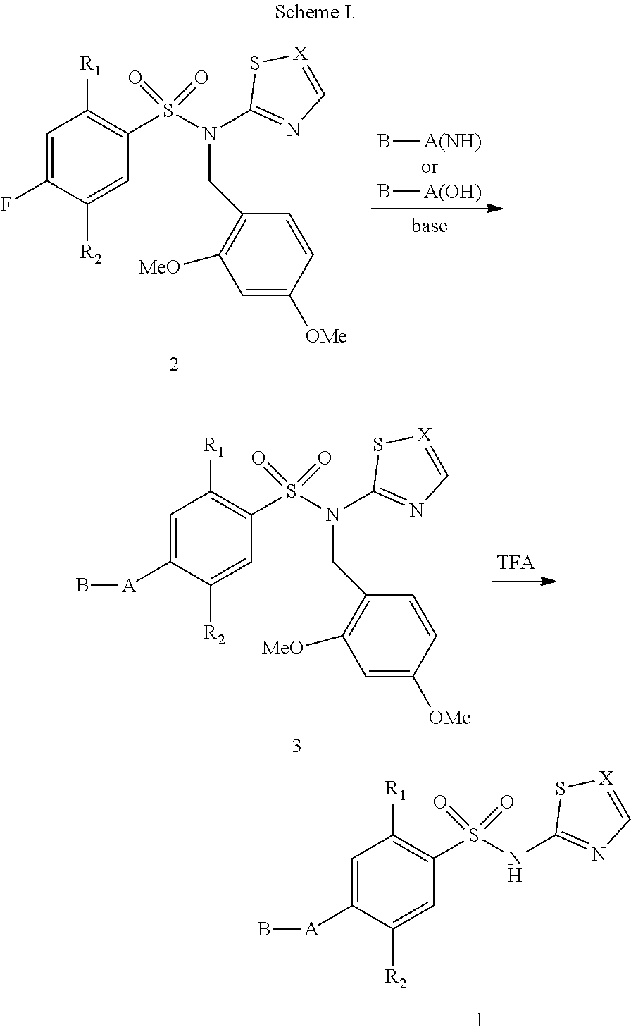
C1=C(F)C([R2])=CC(S(N(CC2=C([MeO])C=C([OMe])C=C2)C2=NC=[X]S2)(=O)=O)=C1[R1].B[A(NH)].B[A(OH)].C1=C([A]B)C([R2])=CC(S(N(CC2=C([MeO])C=C([OMe])C=C2)C2=NC=[X]S2)(=O)=O)=C1[R1].C1=C([A]B)C([R2])=CC(S(NC2=NC=[X]S2)(=O)=O)=C1[R1]
